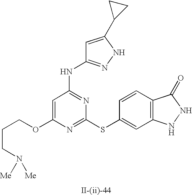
C1=C(OCCCN([Me])[Me])N=C(SC2=CC3=C(C=C2)C(=O)NN3)N=C1NC1=NNC(C2CC2)=C1
